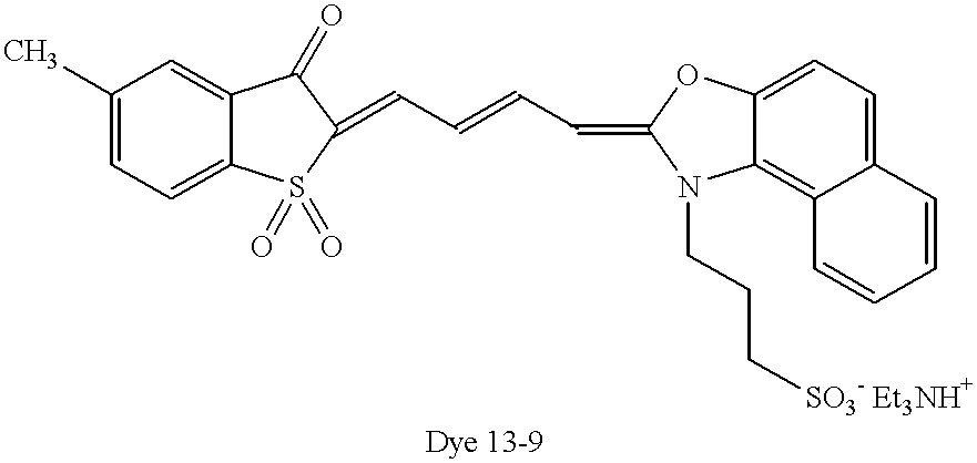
C(=C1S(=O)(=O)C2=CC=C(C)C=C2C1=O)C=CC=C1OC2=CC=C3C(=C2N1CCC[SO3- Et3NH+])C=CC=C3
